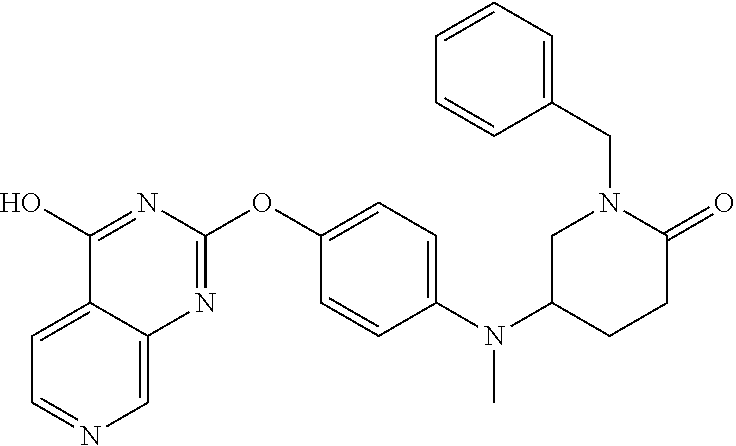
C12=CC=NC=C1N=C(OC1=CC=C(N(C3CCC(=O)N(CC4=CC=CC=C4)C3)C)C=C1)N=C2O
